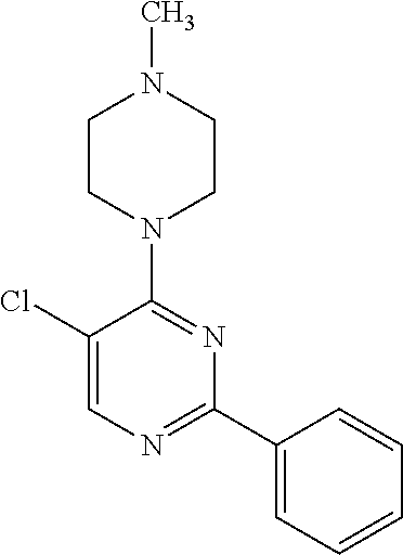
ClC1=CN=C(C2=CC=CC=C2)N=C1N1CCN(C)CC1
